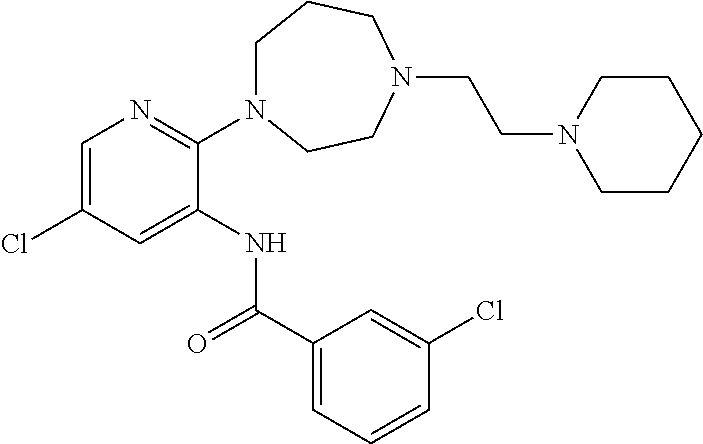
C1=C(Cl)C=C(NC(C2=CC=CC(Cl)=C2)=O)C(N2CCCN(CCN3CCCCC3)CC2)=N1
